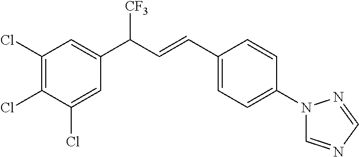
C1(Cl)=CC(C(C=CC2=CC=C(N3C=NC=N3)C=C2)[CF3])=CC(Cl)=C1Cl
